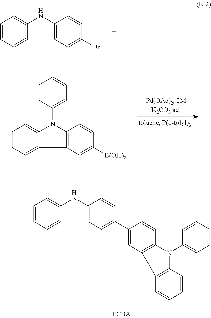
C1=CC=CC(NC2=CC=C(Br)C=C2)=C1.C1=CC=C2C(=C1)N(C1=CC=CC=C1)C1=C2C=C([B(OH)2])C=C1.C1=CC=CC(NC2=CC=C(C3=CC4=C(C=C3)N(C3=CC=CC=C3)C3=C4C=CC=C3)C=C2)=C1
